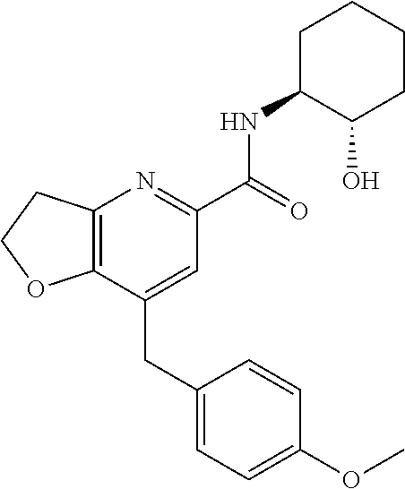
C12=C(CCO1)N=C(C(NC1C(O)CCCC1)=O)C=C2CC1=CC=C(OC)C=C1
